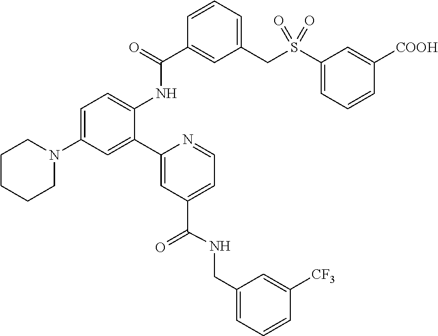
C1=C(N2CCCCC2)C=C(C2=CC(C(NCC3=CC=CC([CF3])=C3)=O)=CC=N2)C(NC(C2=CC(CS(C3=CC=CC([COOH])=C3)(=O)=O)=CC=C2)=O)=C1
